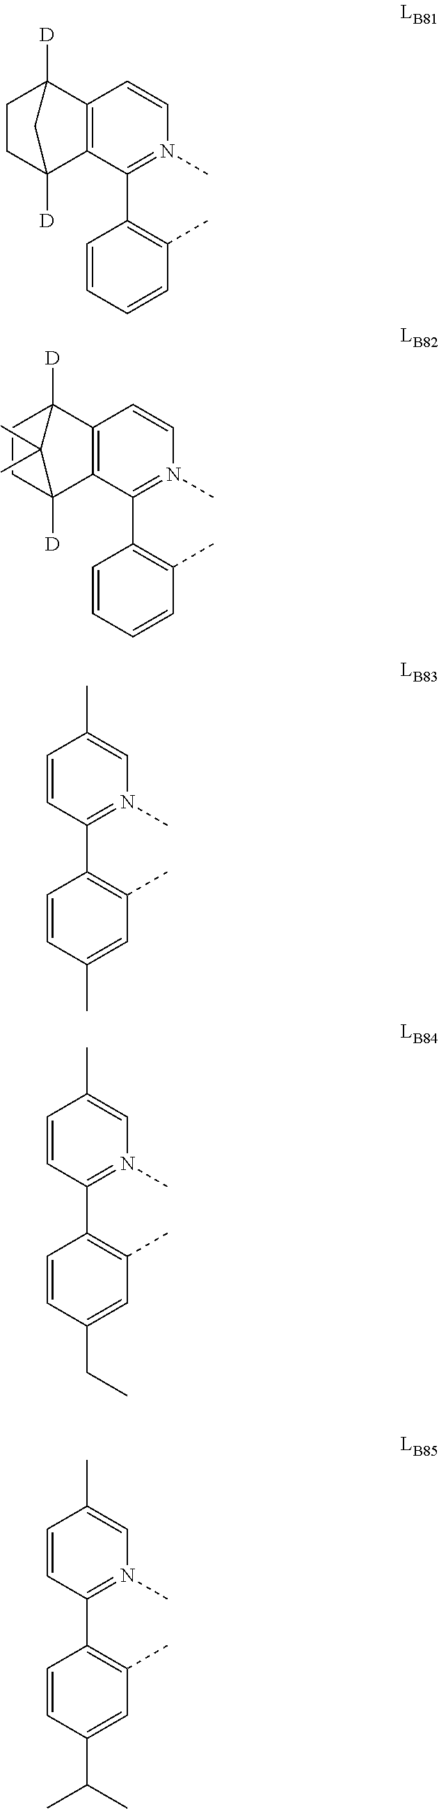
C12=C(C(C3=C(C)C=CC=C3)=N(C)C=C1)C1([D])CCC2([D])C1.C12=C(C(C3=C(C)C=CC=C3)=N(C)C=C1)C1([D])CCC2([D])C1(C)C.C1=CC(C2=C(C)C=C(C)C=C2)=N(C)C=C1C.C1=CC(C2=C(C)C=C(CC)C=C2)=N(C)C=C1C.C1=CC(C2=C(C)C=C(C(C)C)C=C2)=N(C)C=C1C
